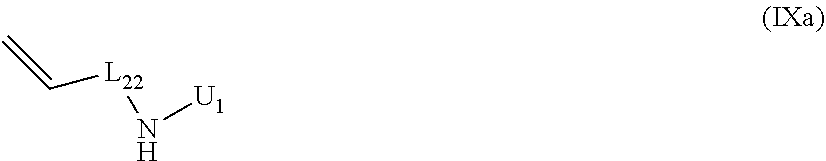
C=C[L22]N[U1]
